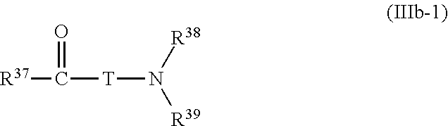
C([T]N([R39])[R38])([R37])=O
